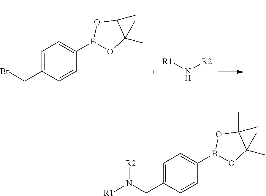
C1=C(CBr)C=CC(B2OC(C)(C)C(C)(C)O2)=C1.[R1]N[R2].C1=C(CN([R1])[R2])C=CC(B2OC(C)(C)C(C)(C)O2)=C1
